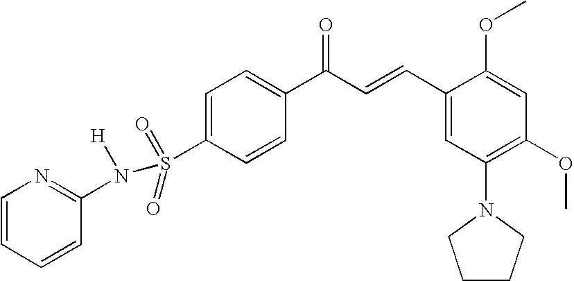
C1=CC(C(C=CC2=CC(N3CCCC3)=C(OC)C=C2OC)=O)=CC=C1S(=O)(N(C1=NC=CC=C1)[H])=O
